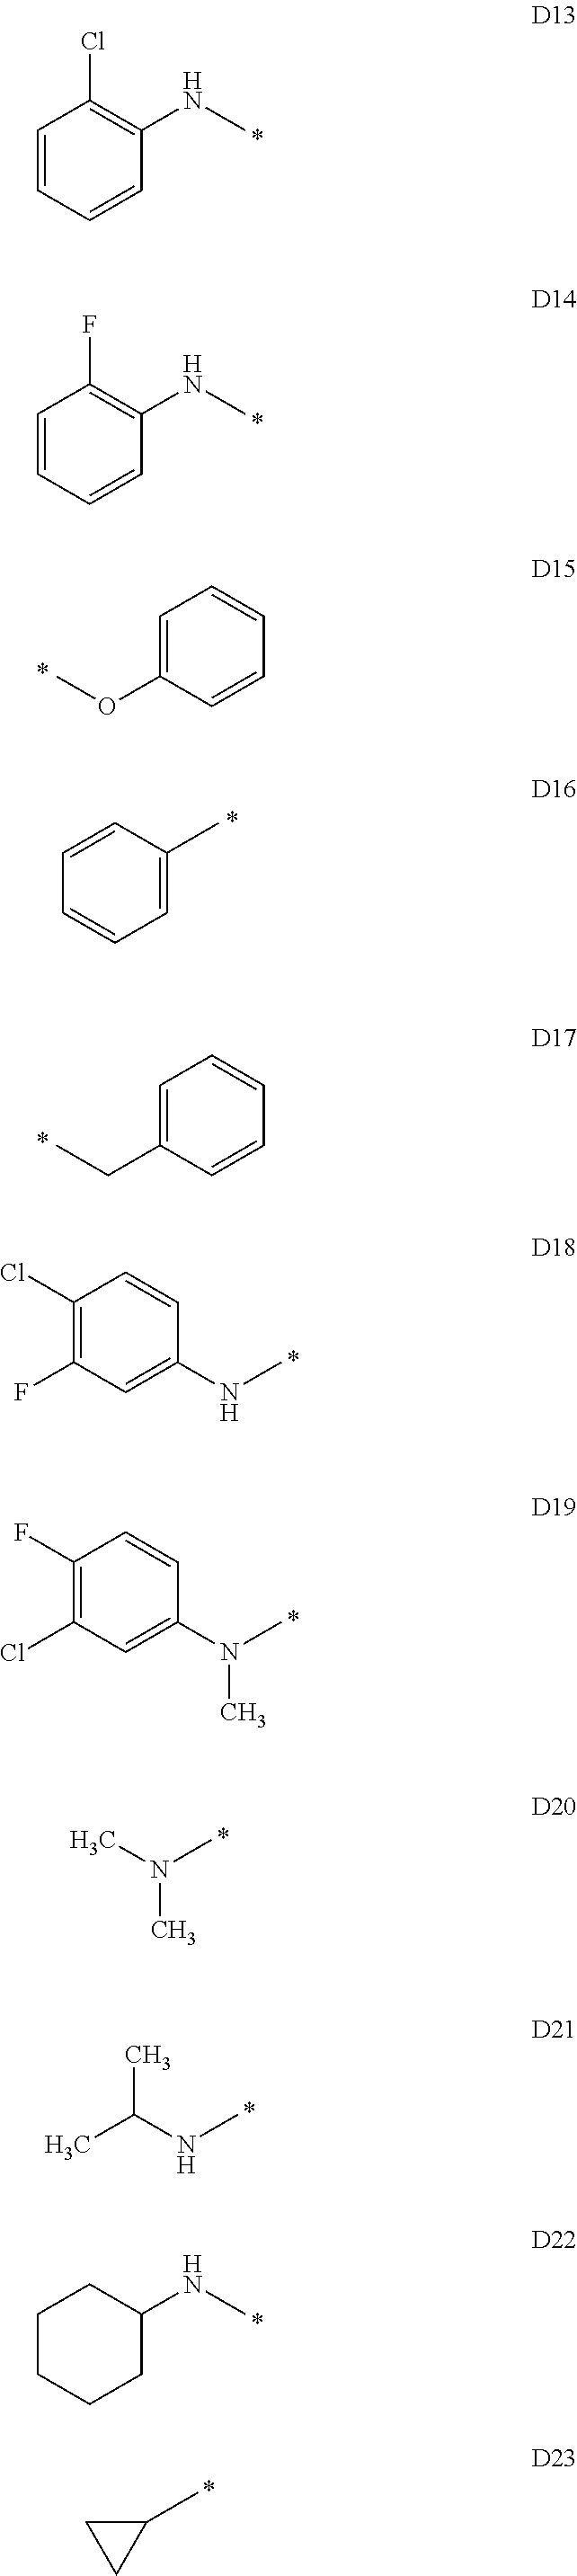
C1=CC=CC(NC)=C1Cl.CC(NC)C.C1=CC=CC(C)=C1.C1(Cl)=C(F)C=C(NC)C=C1.C1CCCC(NC)C1.C1=CC=CC(NC)=C1F.C1=C(OC)C=CC=C1.C1=C(CC)C=CC=C1.C1(F)=C(Cl)C=C(N(C)C)C=C1.CN(C)C.C1(C)CC1
